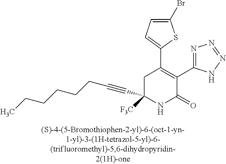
C1(Br)=CC=C(C2=C(C3=NN=NN3)C(=O)NC(C#CCCCCCC)([F3C])C2)S1
